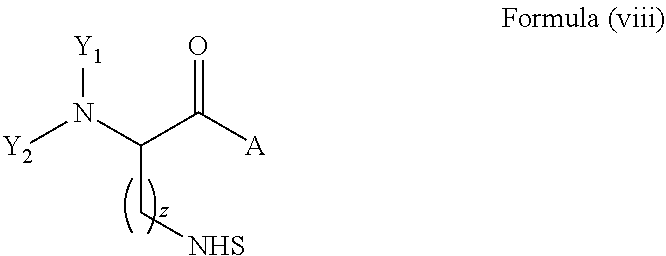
[Y2]N(C(C([A])=O)C[NHS])[Y1]
